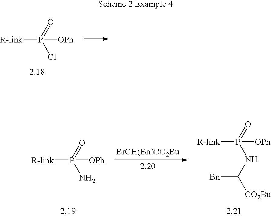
[R-link]P([OPh])(=O)Cl.[R-link]P([OPh])(=O)NC([Bn])[CO2Bu].[BrCH(Bn)CO2Bu].[R-link]P([OPh])(=O)N
